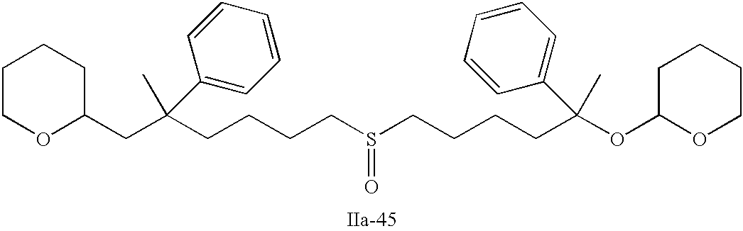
C(CCCS(=O)CCCCC(OC1OCCCC1)(C)C1=CC=CC=C1)C(C)(C1=CC=CC=C1)CC1CCCCO1
